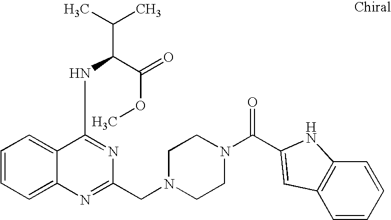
C1=CC=C2C(=C1)C(NC(C(C)C)C(=O)OC)=NC(CN1CCN(C(=O)C3=CC4=C(C=CC=C4)N3)CC1)=N2
